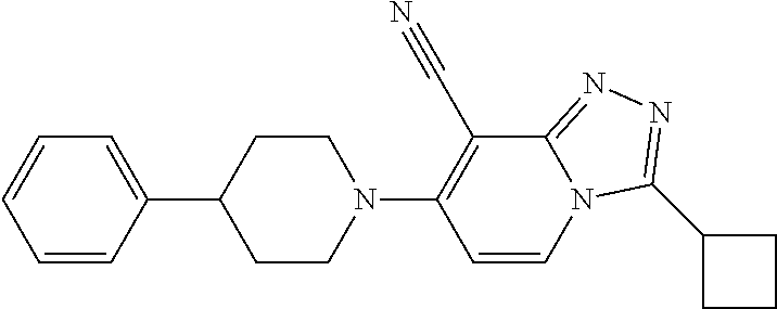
C1=CC(C2CCN(C3=C(C#N)C4=NN=C(C5CCC5)N4C=C3)CC2)=CC=C1
